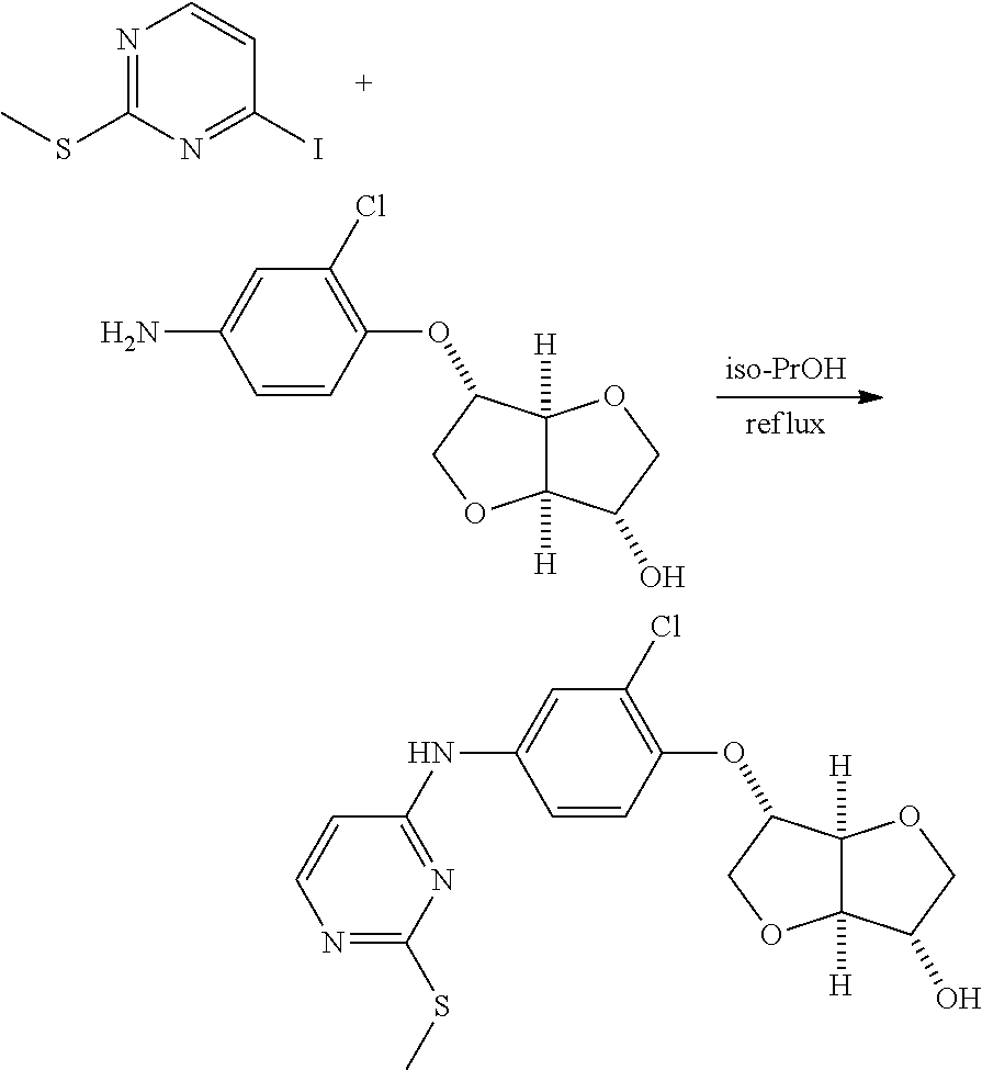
C1(OC2C3([H])C([H])(OC2)C(O)CO3)=C(Cl)C=C(N)C=C1.C1(OC2C3([H])C([H])(OC2)C(O)CO3)=C(Cl)C=C(NC2=NC(SC)=NC=C2)C=C1.N1=C(SC)N=C(I)C=C1
